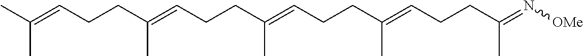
CC(=CCCC(=CCCC(=CCCC(=CCCC(=N[OMe])C)C)C)C)C
